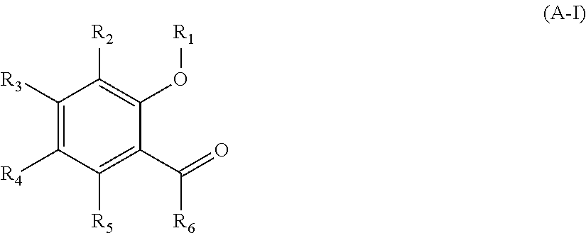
C1([R3])=C([R4])C([R5])=C(C(=O)[R6])C(O[R1])=C1[R2]
